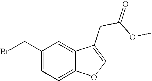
C1(CBr)=CC=C2C(=C1)C(CC(OC)=O)=CO2
